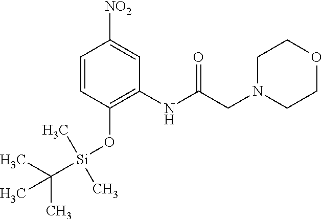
C1=CC(O[Si](C(C)(C)C)(C)C)=C(NC(CN2CCOCC2)=O)C=C1[NO2]
